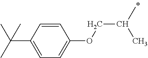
C1=CC(C(C)(C)C)=CC=C1OCC(C)C
